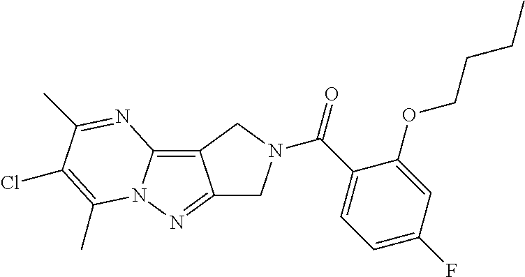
C12=C3N(N=C1CN(C(C1=CC=C(F)C=C1OCCCC)=O)C2)C(C)=C(Cl)C(C)=N3
